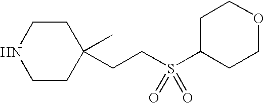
C1CNCCC1(CCS(C1CCOCC1)(=O)=O)C
